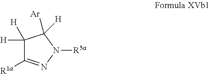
C1([H])([H])C([R1a])=NN([R5a])C1([Ar])[H]
